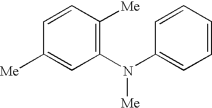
C1=CC([Me])=C(N(C2=CC=CC=C2)[Me])C=C1[Me]
